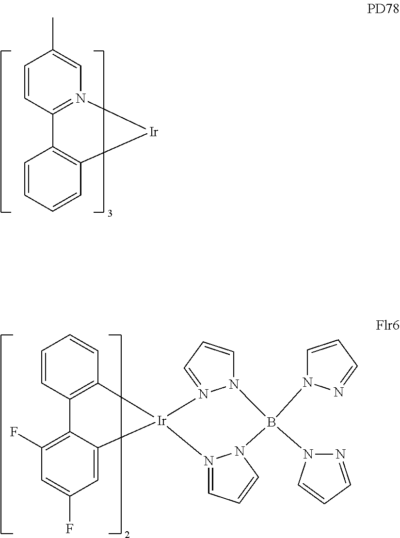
C1=CC2=N(C=C1C)[Ir]C1=C2C=CC=C1.C1=CC2=C(C=C1)[Ir]1(C3=CC(F)=CC(F)=C23)N2=CC=CN2B(N2C=CC=N2)(N2N=CC=C2)N2N1=CC=C2
